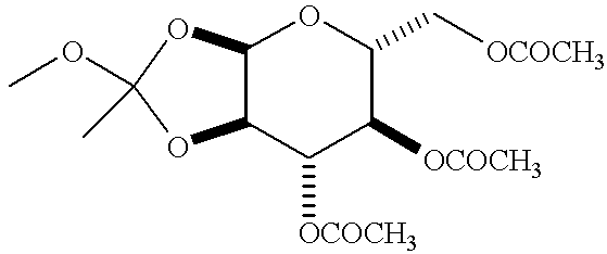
C12C(C([OCOCH3])C([OCOCH3])C(C[OCOCH3])O1)OC(C)(OC)O2
